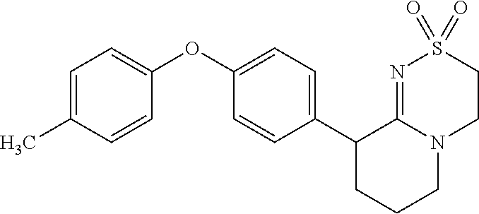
C1(OC2=CC=C(C)C=C2)=CC=C(C2CCCN3C2=NS(=O)(=O)CC3)C=C1
